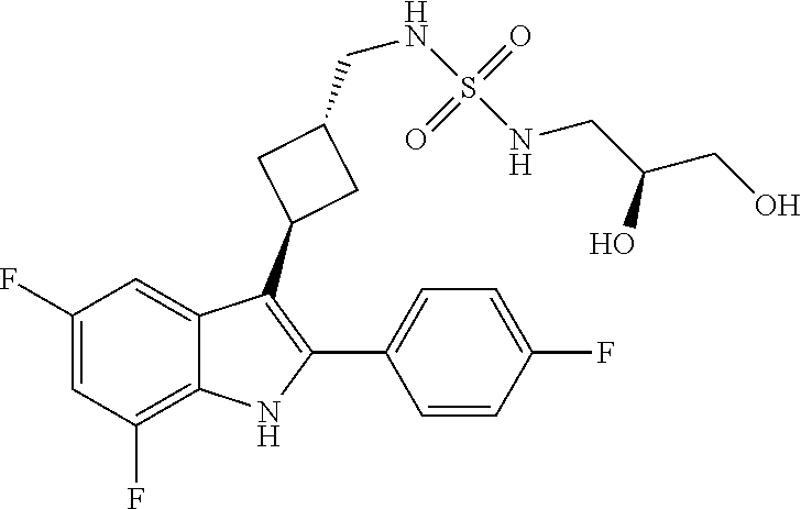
C1(F)=CC(F)=C2C(=C1)C(C1CC(CNS(=O)(=O)NCC(CO)O)C1)=C(C1=CC=C(F)C=C1)N2
